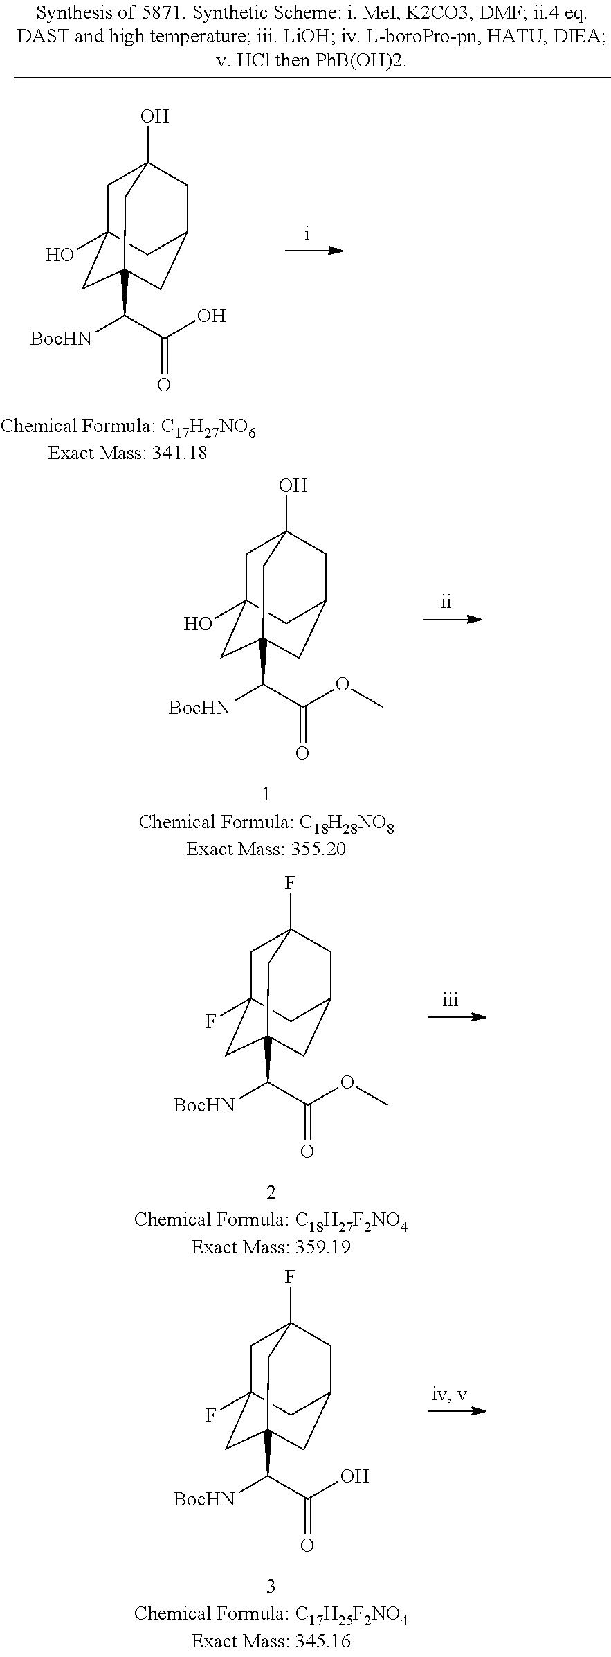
C1C2(O)CC3(C(C(O)=O)[BocHN])CC(CC1(O)C3)C2.C1C2(O)CC3(C(C(OC)=O)[BocHN])CC(CC1(O)C3)C2.C1C2(F)CC3(C(C(OC)=O)[BocHN])CC(CC1(F)C3)C2.C1C2(F)CC3(C(C(O)=O)[BocHN])CC(CC1(F)C3)C2
